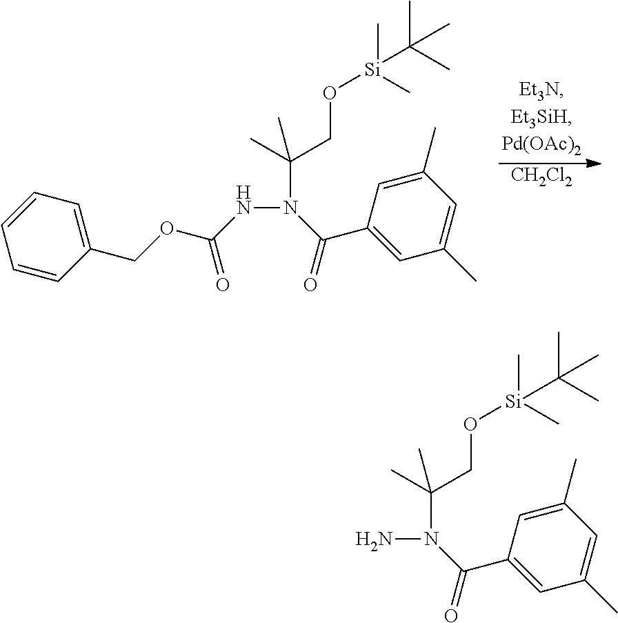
[CH2Cl2].N(N(C(C1=CC(C)=CC(C)=C1)=O)C(C)(CO[Si](C)(C)C(C)(C)C)C)C(OCC1=CC=CC=C1)=O.NN(C(CO[Si](C)(C)C(C)(C)C)(C)C)C(=O)C1=CC(C)=CC(C)=C1
